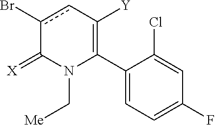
C1(C2=C([Y])cc(Br)C(=[X])N2C[Me])=CC=C(F)C=C1Cl
